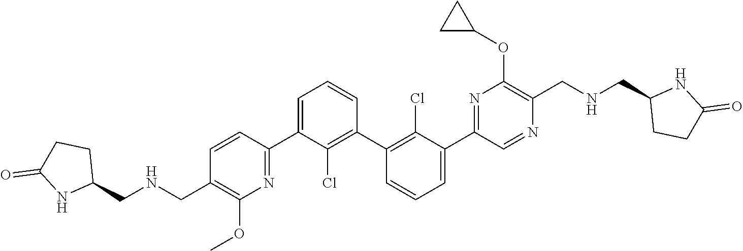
C1(C2=NC(OC)=C(C[HN]CC3CCC(=O)N3)C=C2)=CC=CC(C2=C(Cl)C(C3=NC(OC4CC4)=C(CNCC4CCC(=O)N4)N=C3)=CC=C2)=C1Cl
